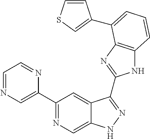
C1(C2=NC=C3C(=C2)C(C2=NC4=C(N2)C=CC=C4C2=CSC=C2)=NN3)=CN=CC=N1
